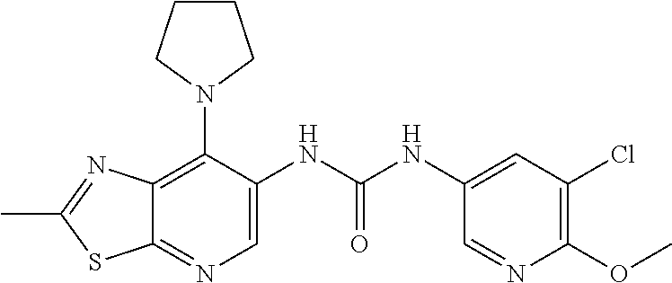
C12=C(N3CCCC3)C(NC(NC3=CC(Cl)=C(OC)N=C3)=O)=CN=C1SC(C)=N2
